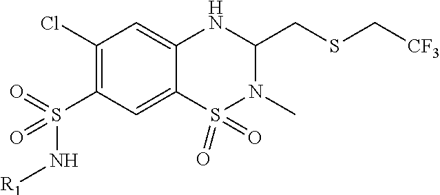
C1(CSC[CF3])NC2=CC(Cl)=C(S(=O)(N[R1])=O)C=C2S(=O)(=O)N1C
